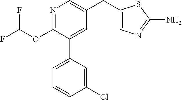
N1=C(OC(F)F)C(C2=CC=CC(Cl)=C2)=CC(CC2=CN=C(N)S2)=C1
